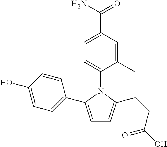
C1=C(C2=CC=C(O)C=C2)N(C2=CC=C(C(N)=O)C=C2C)C(CCC(O)=O)=C1
